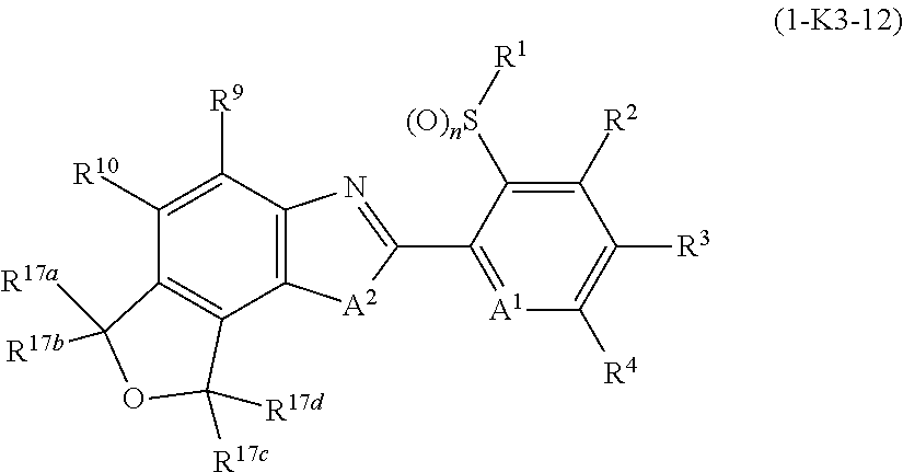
C12=C(C([R9])=C([R10])C3=C1C([R17d])([R17c])OC3([R17b])[R17a])N=C(C1=[A1]C([R4])=C([R3])C([R2])=C1[(O)nS][R1])[A2]2
